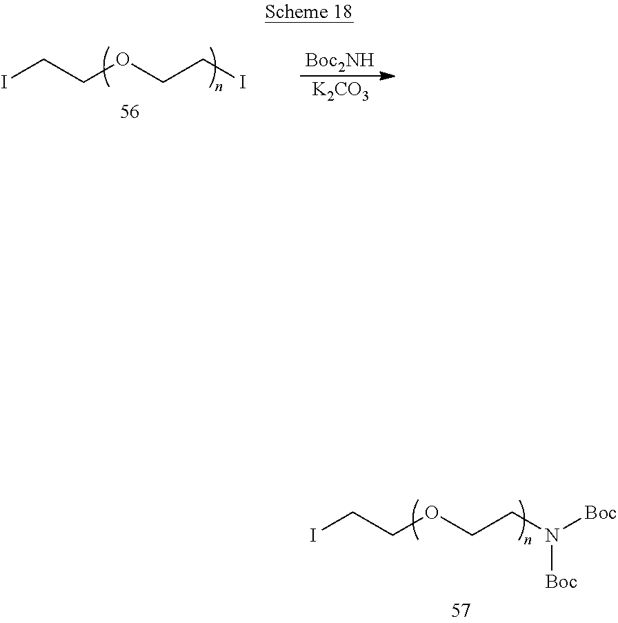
ICCOCCN([Boc])[Boc].ICCOCCI.[Boc2NH].[K2CO3]
